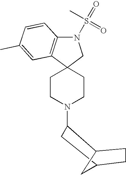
N1(S(=O)(C)=O)C2=C(C3(C1)CCN(C1C4CCC(C1)C4)CC3)C=C(C)C=C2
